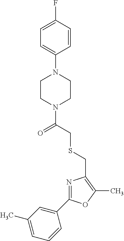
C1(C2=NC(CSCC(N3CCN(C4=CC=C(F)C=C4)CC3)=O)=C(C)O2)=CC(C)=CC=C1
